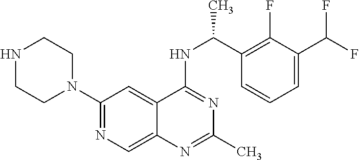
N1(C2=NC=C3C(=C2)C(NC(C2=C(F)C(C(F)F)=CC=C2)C)=NC(C)=N3)CCNCC1
